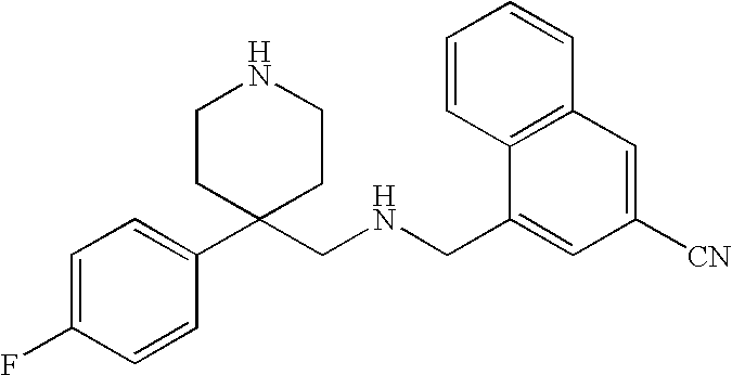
C1(C2(CNCC3=CC([CN])=CC4=C3C=CC=C4)CCNCC2)=CC=C(F)C=C1
